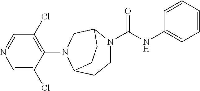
C1=NC=C(Cl)C(N2C3CCN(C(=O)NC4=CC=CC=C4)C(C2)CC3)=C1Cl
